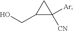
C1([Ar])([CN])C(CO)C1
